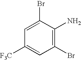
C1=C(Br)C(N)=C(Br)C=C1[F3C]
